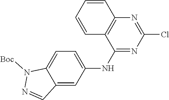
N1([Boc])N=CC2=CC(NC3=NC(Cl)=NC4=C3C=CC=C4)=CC=C12
